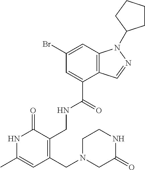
C1(Br)=CC2=C(C(C(=O)NCC3=C(CN4CC(=O)NCC4)C=C(C)NC3=O)=C1)C=NN2C1CCCC1
